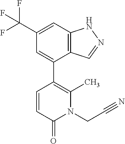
C12=C(C=C(C(F)(F)F)C=C1C1=C(C)N(CC#N)C(=O)C=C1)NN=C2
